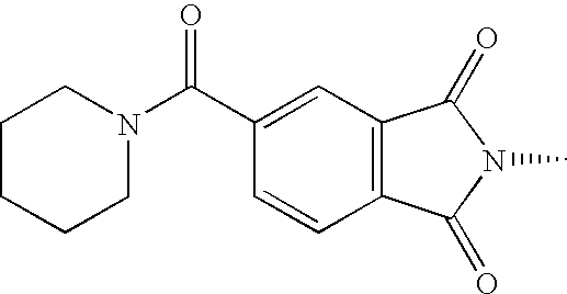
C1=C(C(N2CCCCC2)=O)C=CC2=C1C(=O)N(C)C2=O
